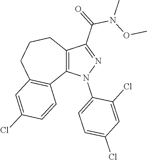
C12=C(N(C3=CC=C(Cl)C=C3Cl)N=C1C(=O)N(C)OC)C1=C(CCC2)C=C(Cl)C=C1
